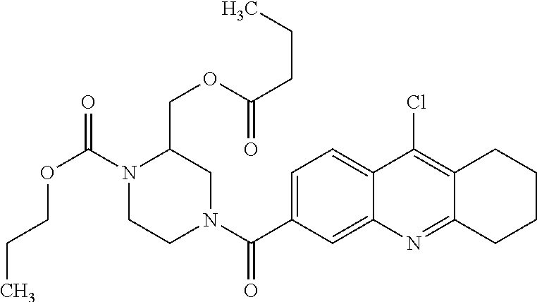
N1(C(OCCC)=O)CCN(C(=O)C2=CC=C3C(=C2)N=C2C(=C3Cl)CCCC2)CC1COC(CCC)=O
